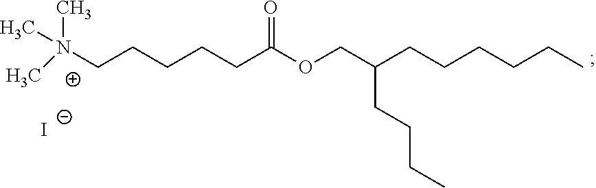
N(C)(C)(CCCCCC(OCC(CCCC)CCCCCC)=O)C.[I-]
